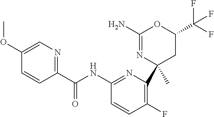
C1(C(NC2=NC(C3(C)CC(C(F)(F)F)OC(N)=N3)=C(F)C=C2)=O)=NC=C(OC)C=C1
